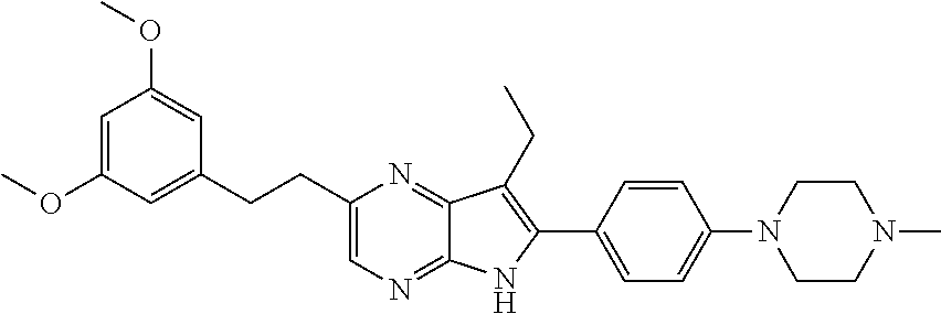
C1=C(OC)C=C(CCC2=CN=C3C(=N2)C(CC)=C(C2=CC=C(N4CCN(C)CC4)C=C2)N3)C=C1OC
